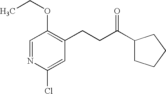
C1=NC(Cl)=CC(CCC(C2CCCC2)=O)=C1OCC
